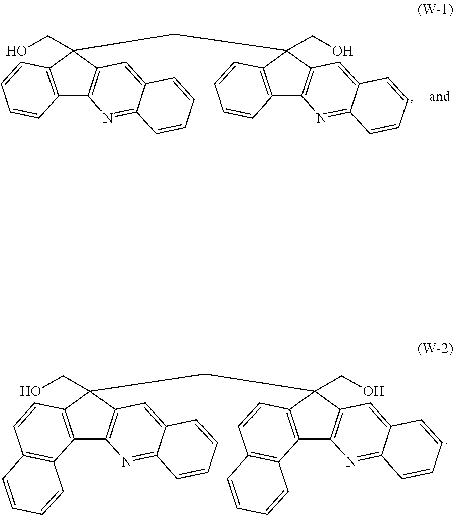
C12=C(C(CO)(CC3(CO)C4=C(C5=C3C=CC3=C5C=CC=C3)N=C3C(=C4)C=CC=C3)C3=C1N=C1C(=C3)C=CC=C1)C=CC1=C2C=CC=C1.C12=C(C(CO)(CC3(CO)C4=C(C5=C3C=CC=C5)N=C3C(=C4)C=CC=C3)C3=C1N=C1C(=C3)C=CC=C1)C=CC=C2
